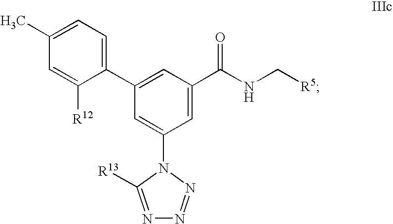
C1=C(C)C=C([R12])C(C2=CC(C(NC[R5])=O)=CC(N3N=NN=C3[R13])=C2)=C1
